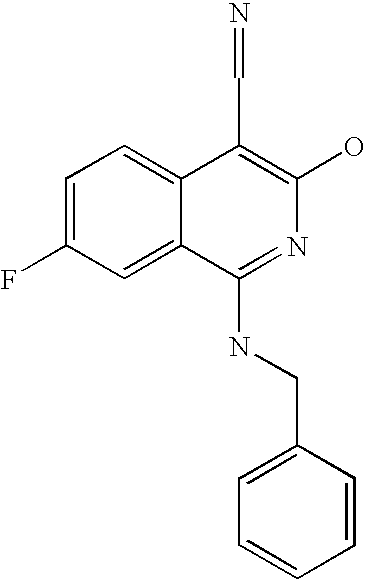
C1=C(F)C=C2C(=C1)C(C=N)=C(O)N=C2NCC1=CC=CC=C1
